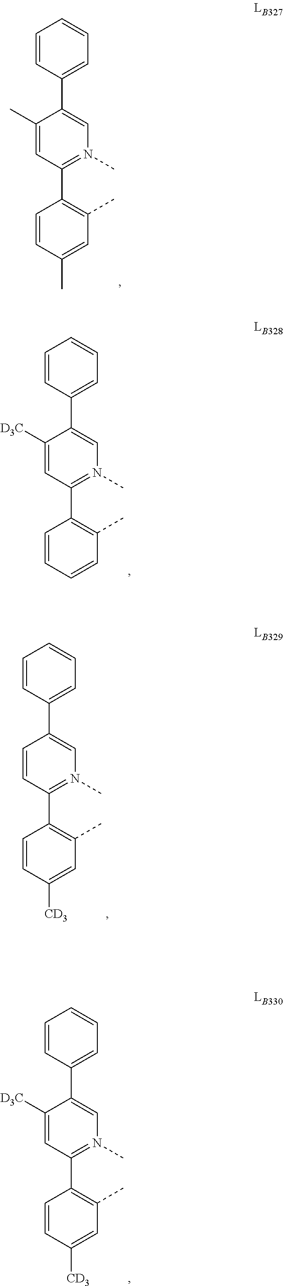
C1=C(C)C(C2=CC=CC=C2)=CN(C)=C1C1=C(C)C=C(C)C=C1.C1=C([D3C])C(C2=CC=CC=C2)=CN(C)=C1C1=C(C)C=CC=C1.C1=CC(C2=CC=CC=C2)=CN(C)=C1C1=C(C)C=C([CD3])C=C1.C1=C([D3C])C(C2=CC=CC=C2)=CN(C)=C1C1=C(C)C=C([CD3])C=C1
